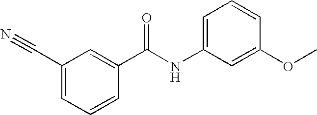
C1(C#N)=CC=CC(C(NC2=CC=CC(OC)=C2)=O)=C1
